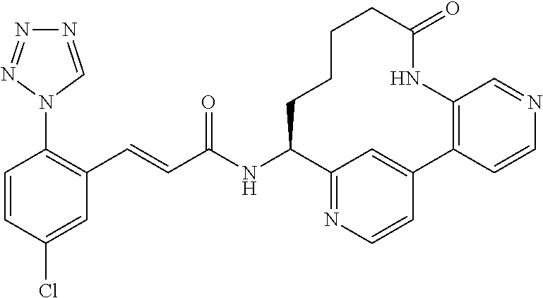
C1=CC(Cl)=CC(C=CC(NC2C3=NC=CC(=C3)C3=C(C=NC=C3)NC(=O)CCCC2)=O)=C1N1C=NN=N1
